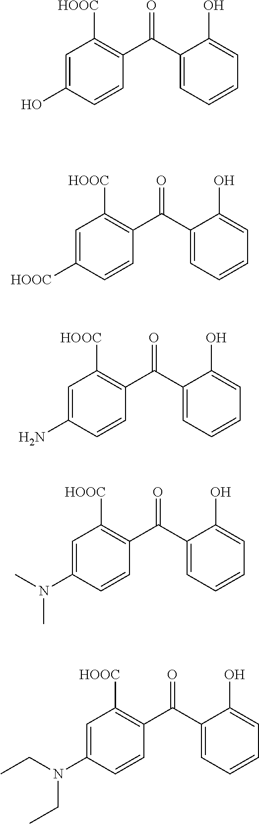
O=C(C1=CC=CC=C1O)C1=C([HOOC])C=C(O)C=C1.O=C(C1=CC=CC=C1O)C1=C([HOOC])C=C([HOOC])C=C1.O=C(C1=CC=CC=C1O)C1=C([HOOC])C=C(N)C=C1.O=C(C1=CC=CC=C1O)C1=C([HOOC])C=C(N(C)C)C=C1.O=C(C1=CC=CC=C1O)C1=C([HOOC])C=C(N(CC)CC)C=C1
